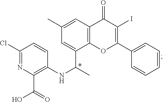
C1(Cl)=NC(C(=O)O)=C(NC(C)C2=CC(C)=CC3=C2OC(C2=CC=CC=C2)=C(I)C3=O)C=C1
